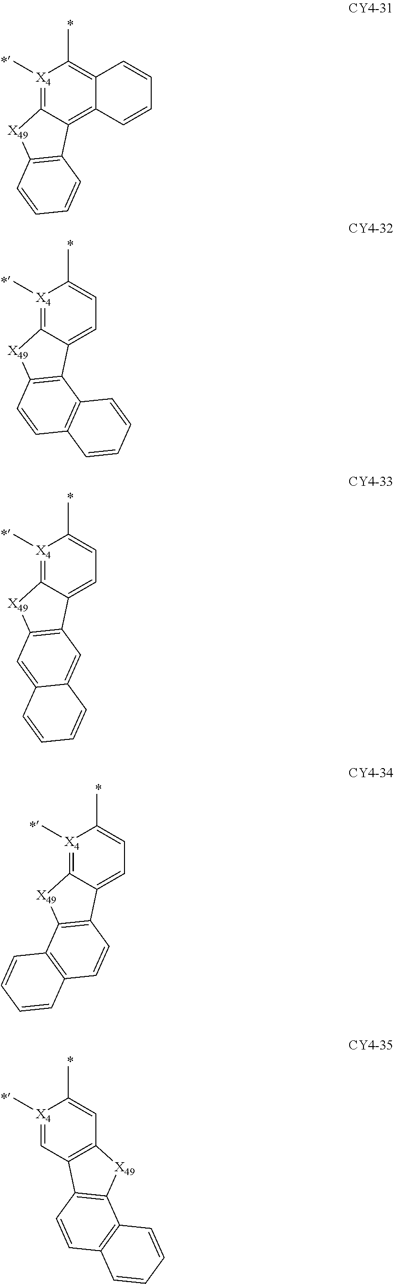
[X4]1(C)=C2C(=C3C(=C1C)C=CC=C3)C1=C([X49]2)C=CC=C1.[X4]1(C)=C2C(=CC=C1C)C1=C([X49]2)C=CC2=C1C=CC=C2.[X4]1(C)=C2C(=CC=C1C)C1=C([X49]2)C=C2C(=C1)C=CC=C2.[X4]1(C)=C2C(=CC=C1C)C1=C([X49]2)C2=C(C=C1)C=CC=C2.[X4]1(C)=CC2=C(C=C1C)[X49]C1=C2C=CC2=C1C=CC=C2
